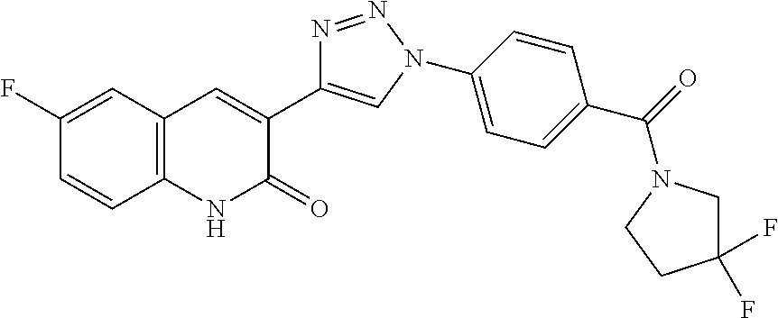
C1(F)=CC2=C(C=C1)NC(=O)C(C1=CN(C3=CC=C(C(=O)N4CC(F)(F)CC4)C=C3)N=N1)=C2
